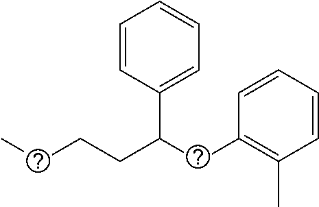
C1=CC(C(CC2=C(C)C=CC=C2)CCCC)=CC=C1
